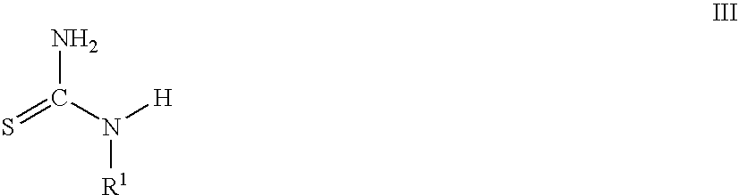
NC(N([H])[R1])=S
